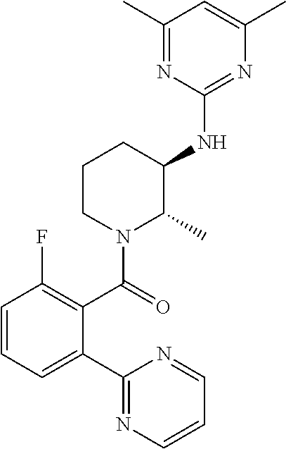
C1(C2=CC=CC(F)=C2C(N2C(C)C(NC3=NC(C)=CC(C)=N3)CCC2)=O)=NC=CC=N1
